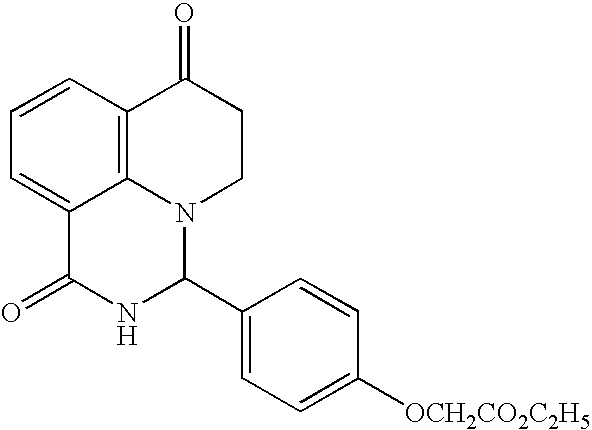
C1=CC2=C3C(=C1)C(=O)NC(C1=CC=C([OCH2CO2C2H5])C=C1)N3CCC2=O
